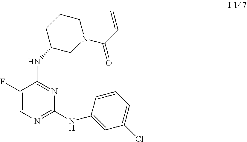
N(C1=NC(NC2=CC(Cl)=CC=C2)=NC=C1F)C1CN(C(C=C)=O)CCC1
